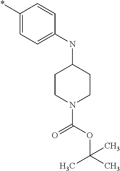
C1(*)=CC=C(NC2CCN(C(OC(C)(C)C)=O)CC2)C=C1
